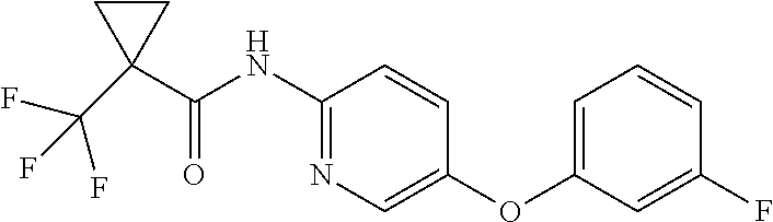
C1(C(NC2=NC=C(OC3=CC=CC(F)=C3)C=C2)=O)(C(F)(F)F)CC1
